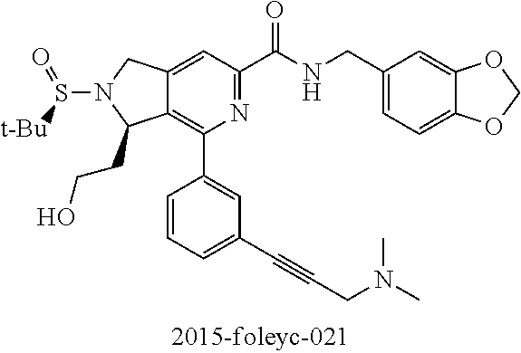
N1=C(C(=O)NCC2=CC=C3C(=C2)OCO3)C=C2C(=C1C1=CC(C#CCN(C)C)=CC=C1)C(CCO)N(S([t-Bu])=O)C2
